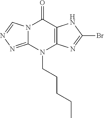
N12C(=NN=C1)N(CCCCC)C1=C(C2=O)NC(Br)=N1
